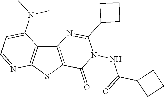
C12=C(SC3=C1C(N(C)C)=CC=N3)C(=O)N(NC(=O)C1CCC1)C(C1CCC1)=N2
